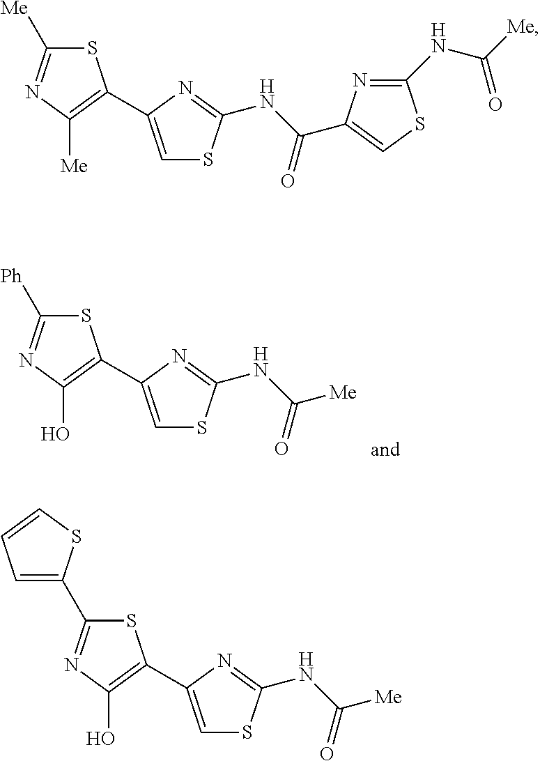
S1C([Ph])=NC(O)=C1C1=CSC(NC(=O)[Me])=N1.S1C([Me])=NC([Me])=C1C1=CSC(NC(=O)C2=CSC(NC([Me])=O)=N2)=N1.S1C(C2=CC=CS2)=NC(O)=C1C1=CSC(NC(=O)[Me])=N1
